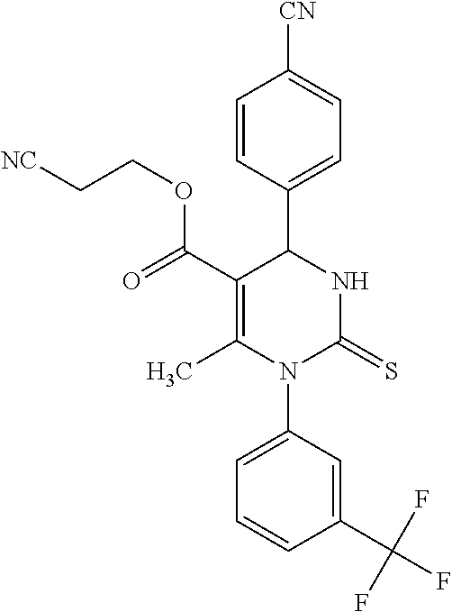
C1=CC(C2C(C(=O)OCC[NC])=C(C)N(C3=CC=CC(C(F)(F)F)=C3)C(=S)N2)=CC=C1[CN]
